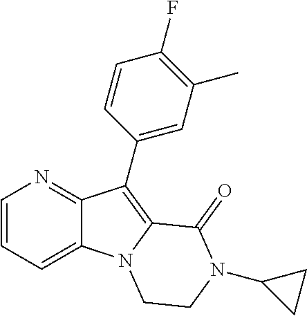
C12=CC=CN=C1C(C1=CC(C)=C(F)C=C1)=C1N2CCN(C2CC2)C1=O
